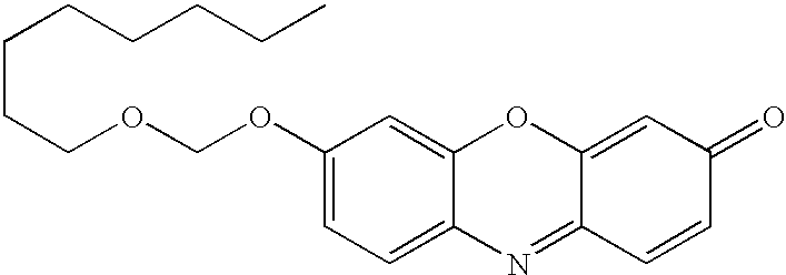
C(OC1=CC=C2C(=C1)OC1=CC(=O)C=CC1=N2)OCCCCCCCC
